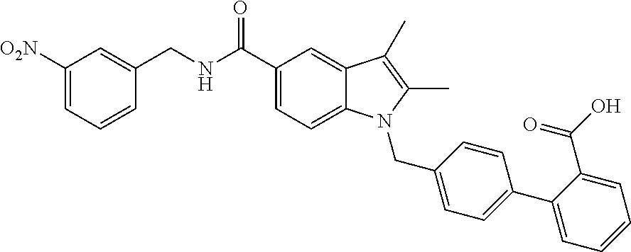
C1=CC(CNC(C2=CC=C3C(=C2)C(C)=C(C)N3CC2=CC=C(C3=CC=CC=C3C(O)=O)C=C2)=O)=CC([O2N])=C1
